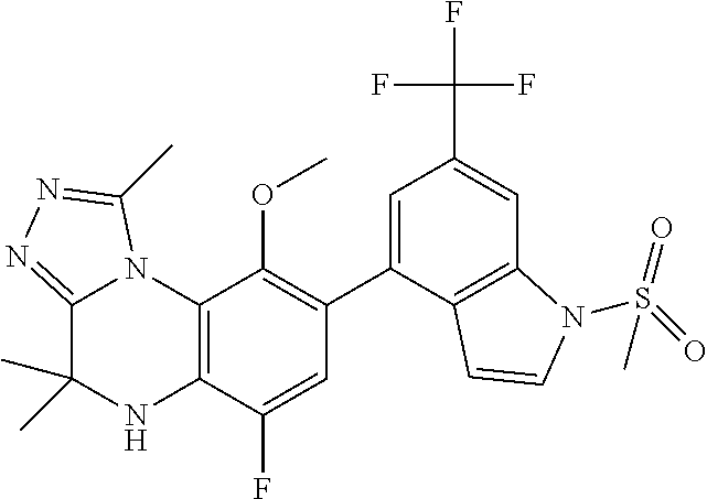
C1(C2=CC(C(F)(F)F)=CC3=C2C=CN3S(C)(=O)=O)=C(OC)C2=C(C(F)=C1)NC(C)(C)C1=NN=C(C)N21
